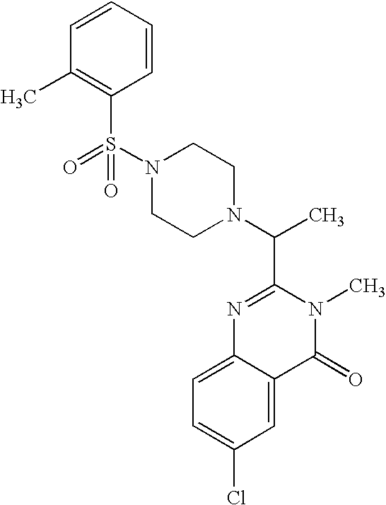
C1=C(Cl)C=C2C(=C1)N=C(C(N1CCN(S(=O)(=O)C3=C(C)C=CC=C3)CC1)C)N(C)C2=O
